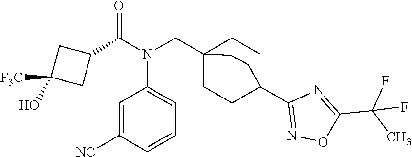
C1(C(N(CC23CCC(C4=NOC(C(C)(F)F)=N4)(CC2)CC3)C2=CC=CC([NC])=C2)=O)CC(O)([F3C])C1
